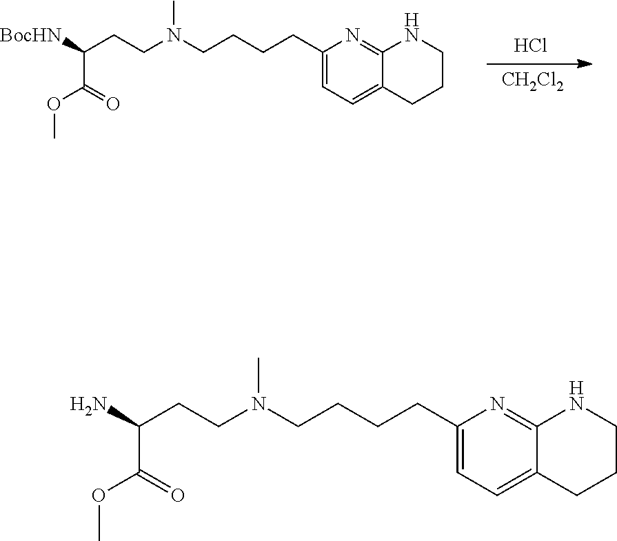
N(C)(CCCCC1=CC=C2C(=N1)NCCC2)CCC(C(OC)=O)[BocHN].[CH2Cl2].Cl.N(C)(CCCCC1=CC=C2C(=N1)NCCC2)CCC(C(OC)=O)N
